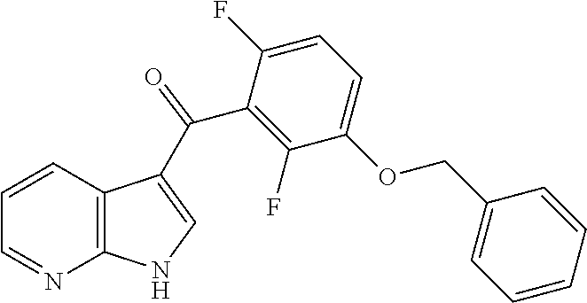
C12=C(C=CC=N1)C(C(C1=C(F)C(OCC3=CC=CC=C3)=CC=C1F)=O)=CN2
